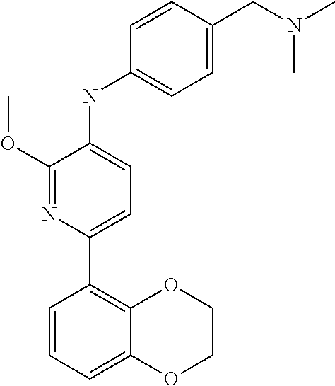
C1(OC)=NC(C2=C3C(=CC=C2)OCCO3)=CC=C1NC1=CC=C(CN(C)C)C=C1
